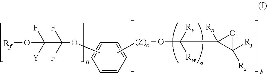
C(O[Rf])(F)([Y])C(F)(F)OC.C1=CC=CC=C1.C[(Z)c]OC([Rw])([Rv])C1([Rx])C([Rz])([Ry])O1
